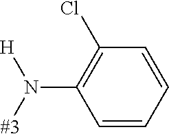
[#3]N([H])C1=C(Cl)C=CC=C1
